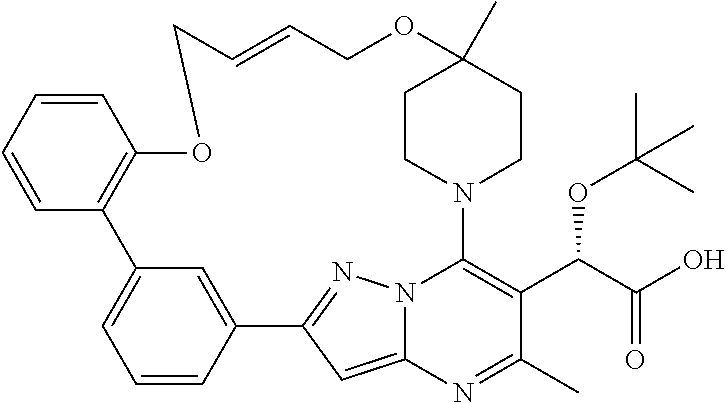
C1=CC2=CC(=C1)C1=C(C=CC=C1)OCC=CCOC1(C)CCN(C3=C(C(C(O)=O)OC(C)(C)C)C(C)=NC4=CC2=NN43)CC1
